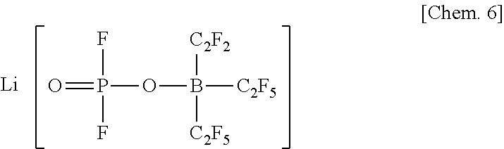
[Li].O=P(F)(F)OB([C2F5])([C2F2])[C2F5]
